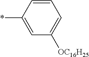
C1=CC(*)=CC([OC16H25])=C1
